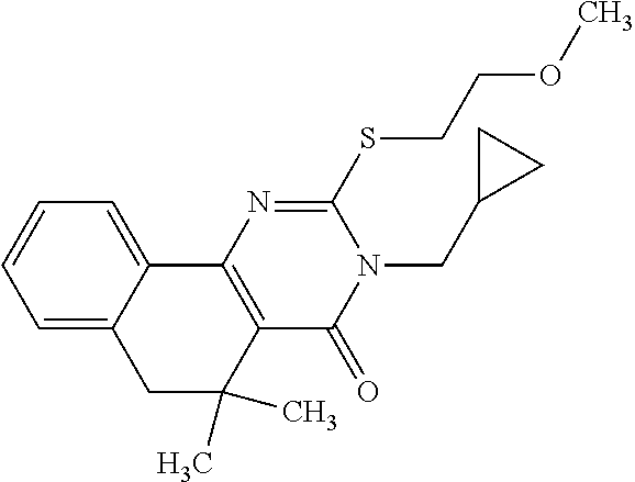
C1=C2C(=CC=C1)C1=C(C(C)(C)C2)C(=O)N(CC2CC2)C(SCCOC)=N1
